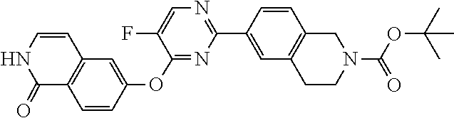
CC(OC(N1CC2=C(C=C(C3=NC=C(F)C(OC4=CC5=C(C=C4)C(=O)NC=C5)=N3)C=C2)CC1)=O)(C)C
